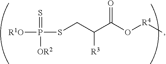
[R1O]P(SCC(C(O[R4]C)=O)[R3])(=S)[OR2]
